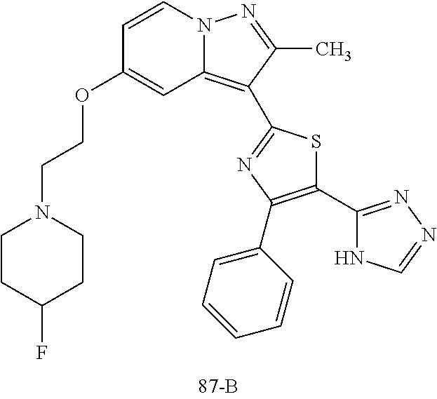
C1(OCCN2CCC(F)CC2)=CC2=C(C3=NC(C4=CC=CC=C4)=C(C4=NN=CN4)S3)C(C)=NN2C=C1
